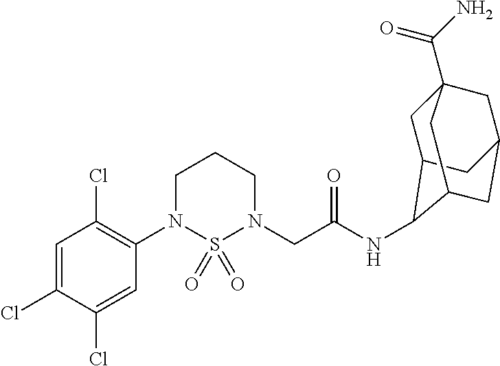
C1=C(Cl)C(Cl)=CC(N2S(=O)(=O)N(CC(NC3C4CC5(C(N)=O)CC(CC3C5)C4)=O)CCC2)=C1Cl
